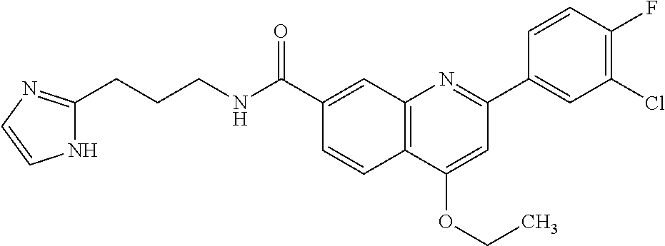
C1(C(NCCCC2=NC=CN2)=O)=CC2=C(C=C1)C(OCC)=CC(C1=CC(Cl)=C(F)C=C1)=N2
